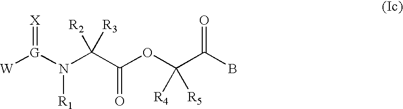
[G](N(C(C(OC(C(B)=O)([R5])[R4])=O)([R3])[R2])[R1])([W])=[X]
